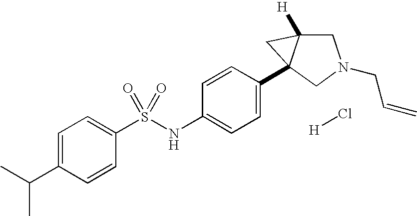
[H]Cl.C1=C(C(C)C)C=CC(S(NC2=CC=C(C34C([H])(CN(CC=C)C3)C4)C=C2)(=O)=O)=C1
